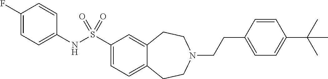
C1(F)=CC=C(NS(C2=CC=C3C(=C2)CCN(CCC2=CC=C(C(C)(C)C)C=C2)CC3)(=O)=O)C=C1
